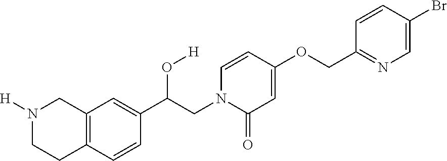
C12=C(C=C(C(CN3C(=O)C=C(OCC4=NC=C(Br)C=C4)C=C3)O[H])C=C1)CN([H])CC2
